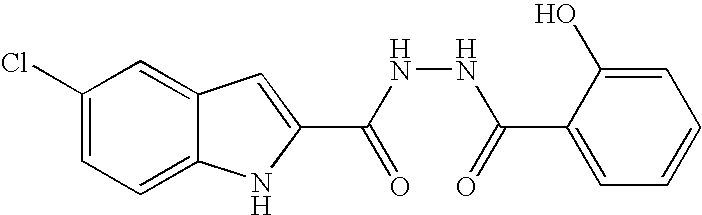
C12=CC=C(Cl)C=C1C=C(C(NNC(=O)C1=CC=CC=C1O)=O)N2
